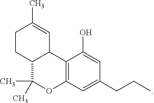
C12=C(C=C(CCC)C=C1O)OC(C)(C)C1C2C=C(C)CC1
